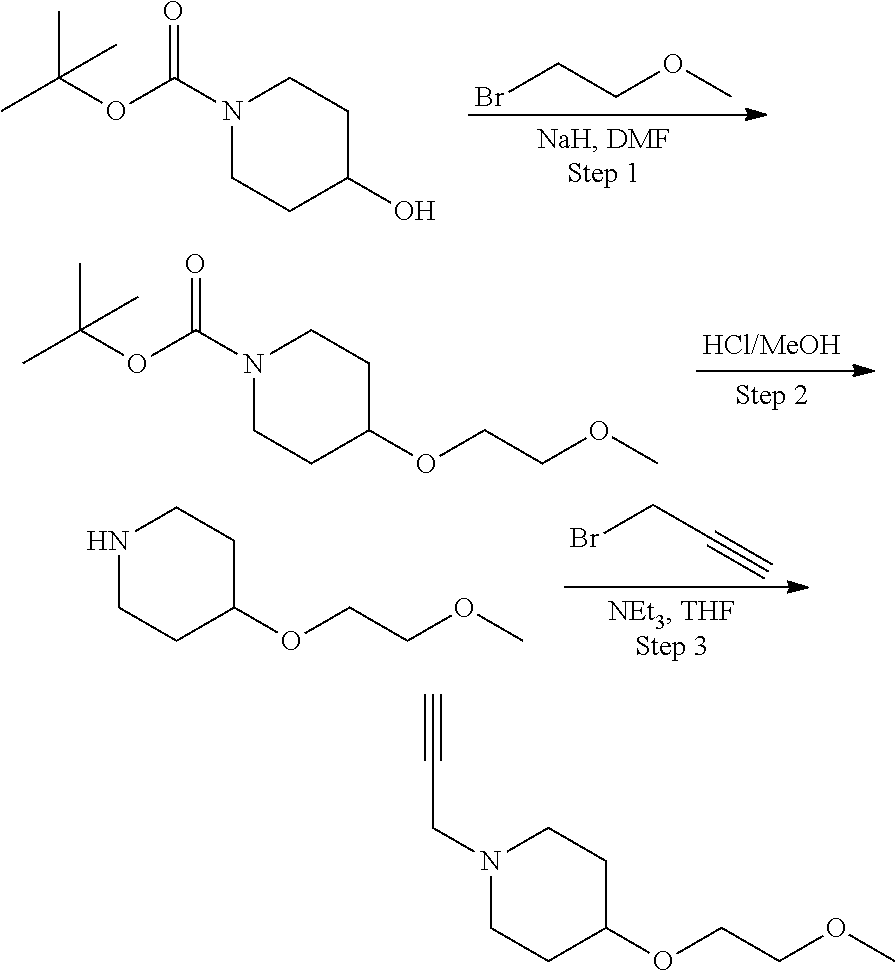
BrCCOC.N1(C(OC(C)(C)C)=O)CCC(O)CC1.N1(C(OC(C)(C)C)=O)CCC(OCCOC)CC1.BrCC#C.N1CCC(OCCOC)CC1.N1(CC#C)CCC(OCCOC)CC1
